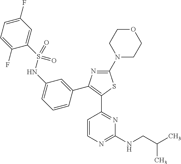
N1=C(N2CCOCC2)SC(C2=NC(NCC(C)C)=NC=C2)=C1C1=CC(NS(C2=CC(F)=CC=C2F)(=O)=O)=CC=C1
